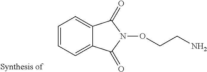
C1=CC=C2C(=C1)C(=O)N(OCCN)C2=O
